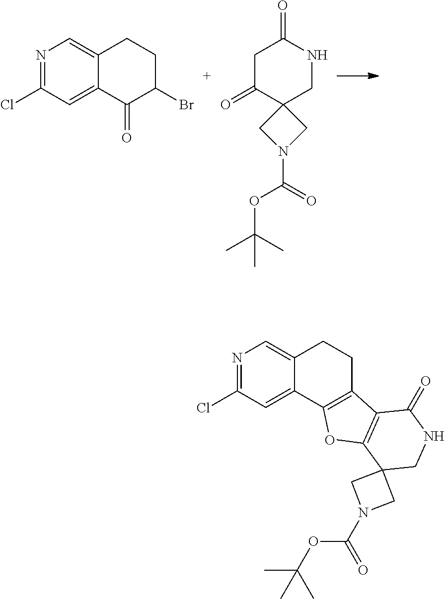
N1=C(Cl)C=C2C(=C1)CCC1=C2OC2=C1C(=O)NCC21CN(C(OC(C)(C)C)=O)C1.N1=C(Cl)C=C2C(=C1)CCC(Br)C2=O.C1(=O)CC(=O)NCC12CN(C(OC(C)(C)C)=O)C2
